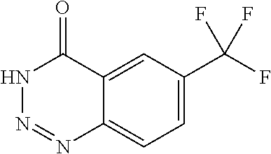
C12=CC(C(F)(F)F)=CC=C1N=NNC2=O
